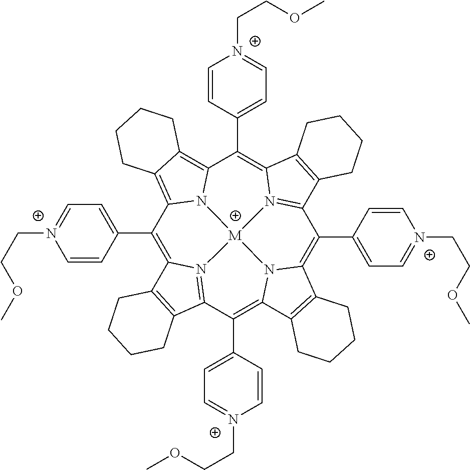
C1(C2=CC=[N+](CCOC)C=C2)=C2N3=C(C(C4=CC=[N+](CCOC)C=C4)=C4N5C(=C(C6=CC=[N+](CCOC)C=C6)C6=N7C(=C(C8=CC=[N+](CCOC)C=C8)C8=C9C(=C1N8[M]753)CCCC9)C1=C6CCCC1)C1=C4CCCC1)C1=C2CCCC1
